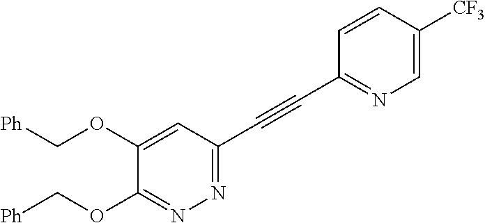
N1=C(C#CC2=NC=C([CF3])C=C2)C=C(OC[Ph])C(OC[Ph])=N1
